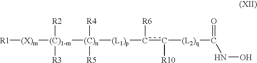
[R1][(X)m][(C)1-m]([(C)n]([(L1)p]c(c([(L2)q]C(=O)NO)[R10])[R6])([R4])[R5])([R2])[R3]
